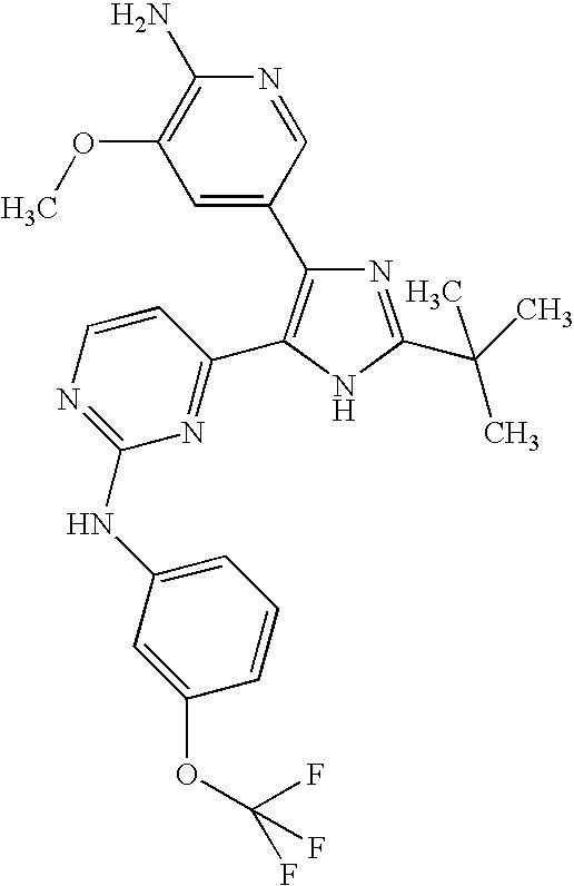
N1=C(C(C)(C)C)NC(C2=NC(NC3=CC=CC(OC(F)(F)F)=C3)=NC=C2)=C1C1=CC(OC)=C(N)N=C1
